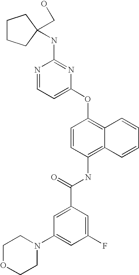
N1=CC=C(OC2=C3C(=C(NC(C4=CC(N5CCOCC5)=CC(F)=C4)=O)C=C2)C=CC=C3)N=C1NC1(CO)CCCC1
